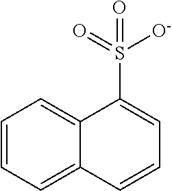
C1=CC=C2C(=C1)C(S(=O)([O-])=O)=CC=C2
